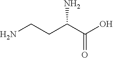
C(C(O)=O)(CCN)N
